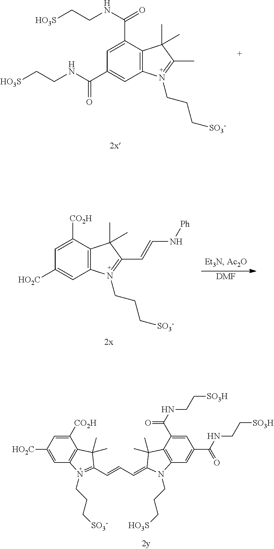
C1(C(=O)NCC[HO3S])=CC(C(NCC[HO3S])=O)=CC2=C1C(C)(C)C(C)=N2CCC[SO3-].C1([CO2H])=CC([HO2C])=CC2=C1C(C)(C)C(C=CN[Ph])=N2CCC[SO3-].[DMF].C1([CO2H])=CC([HO2C])=CC2=C1C(C)(C)C(C=CC=C1C(C)(C)C3=C(C=C(C(NCC[SO3H])=O)C=C3C(NCC[SO3H])=O)N1CCC[HO3S])=N2CCC[SO3-]
